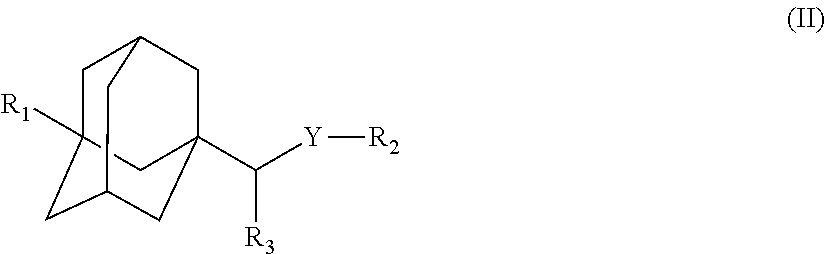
C1C2([R1])CC3CC(C([Y][R2])[R3])(CC1C3)C2
